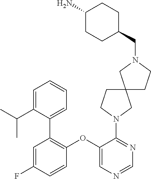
C1=C(F)C=CC(OC2=CN=CN=C2N2CC3(CC2)CCN(CC2CCC(N)CC2)C3)=C1C1=CC=CC=C1C(C)C
